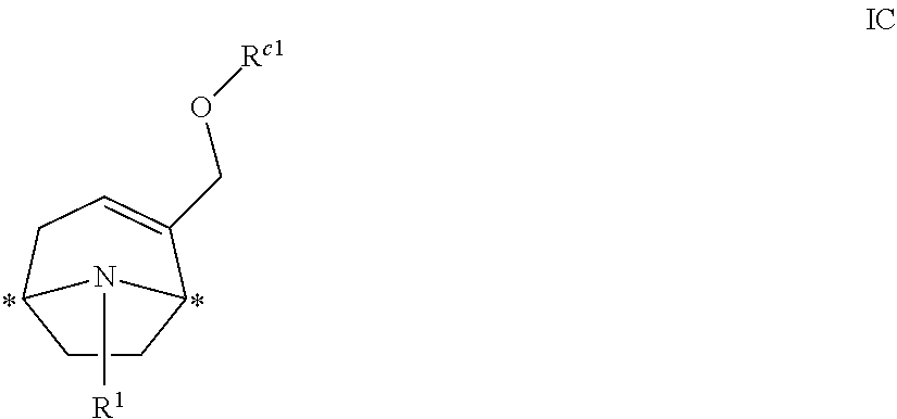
C1CC2C(CO[Rc1])=CCC1N2[R1]
